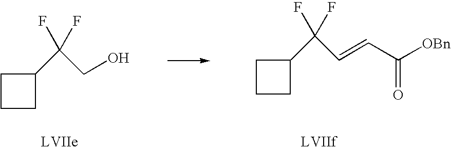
C1CCC1C(F)(F)CO.C1CCC1C(F)(F)C=CC([OBn])=O
